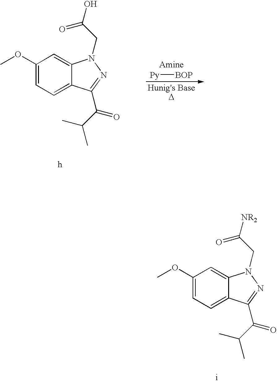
C1(OC)=CC=C2C(=C1)N(CC(O)=O)N=C2C(C(C)C)=O.[Py][BOP].C1(OC)=CC=C2C(=C1)N(CC([NR2])=O)N=C2C(C(C)C)=O
